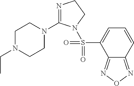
N1=C(N2CCN(CC)CC2)N(S(C2=CC=CC3=NON=C23)(=O)=O)CC1
